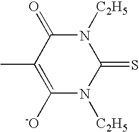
C1([-O])=C(C)C(=O)N([C2H5])C(=S)N1[C2H5]
